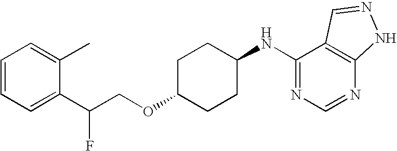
C1=CC=C(C)C(C(COC2CCC(NC3=NC=NC4=C3C=NN4)CC2)F)=C1
